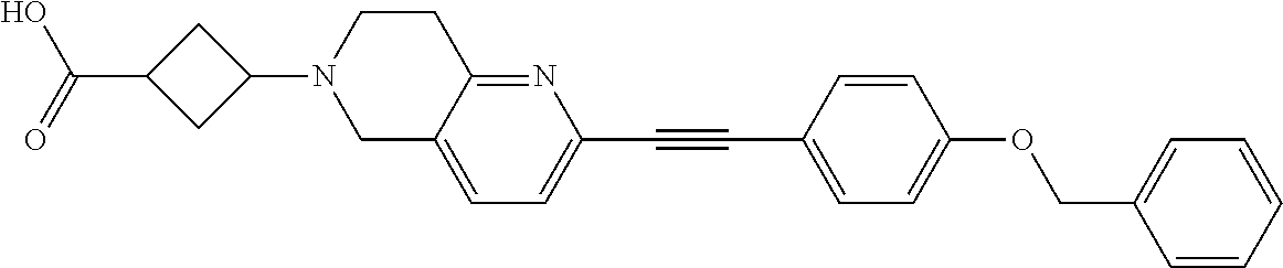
OC(C1CC(N2CC3=CC=C(C#CC4=CC=C(OCC5=CC=CC=C5)C=C4)N=C3CC2)C1)=O
